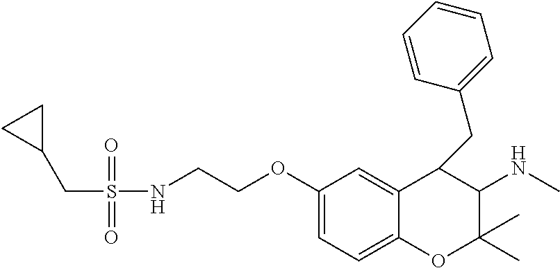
C1(OCCNS(CC2CC2)(=O)=O)=CC=C2C(=C1)C(CC1=CC=CC=C1)C(NC)C(C)(C)O2
